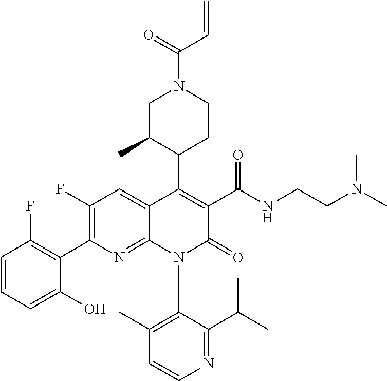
C1=CC=C(O)C(C2=C(F)C=C3C(=N2)N(C2=C(C)C=CN=C2C(C)C)C(=O)C(C(NCCN(C)C)=O)=C3C2CCN(C(=O)C=C)CC2C)=C1F
